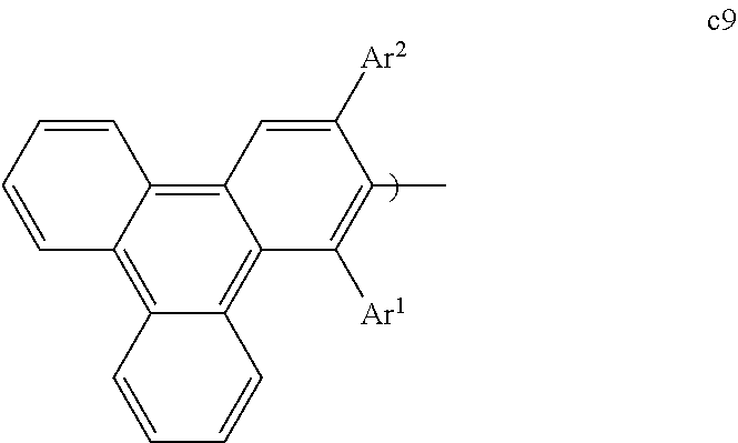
C1=CC=CC2=C3C(=C4C(=C12)C=CC=C4)C([Ar1])=C(C)C([Ar2])=C3
